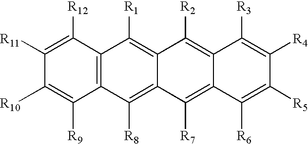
C1([R11])=C([R12])C2=C(C([R9])=C1[R10])C([R8])=C1C(=C2[R1])C([R2])=C2C(=C1[R7])C([R6])=C([R5])C([R4])=C2[R3]
